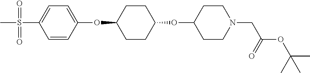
C1=CC(OC2CCC(OC3CCN(CC(OC(C)(C)C)=O)CC3)CC2)=CC=C1S(C)(=O)=O
